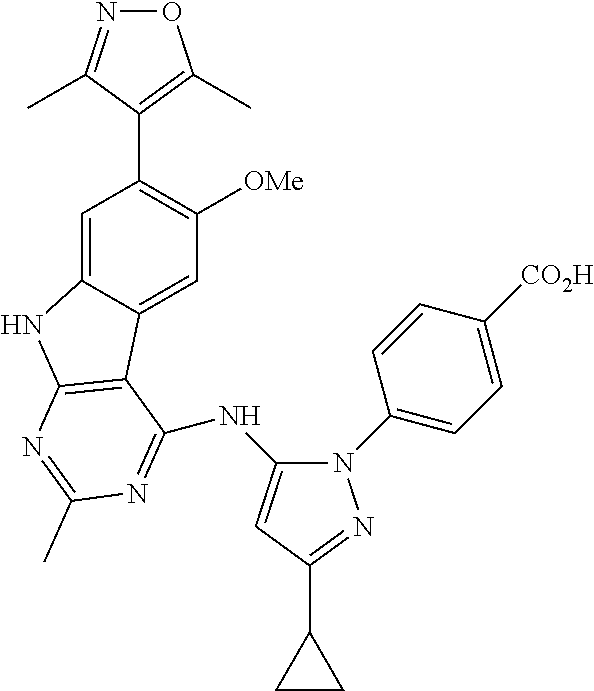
C1=C2C(=CC([OMe])=C1C1=C(C)ON=C1C)C1=C(N2)N=C(C)N=C1NC1=CC(C2CC2)=NN1C1=CC=C([CO2H])C=C1
